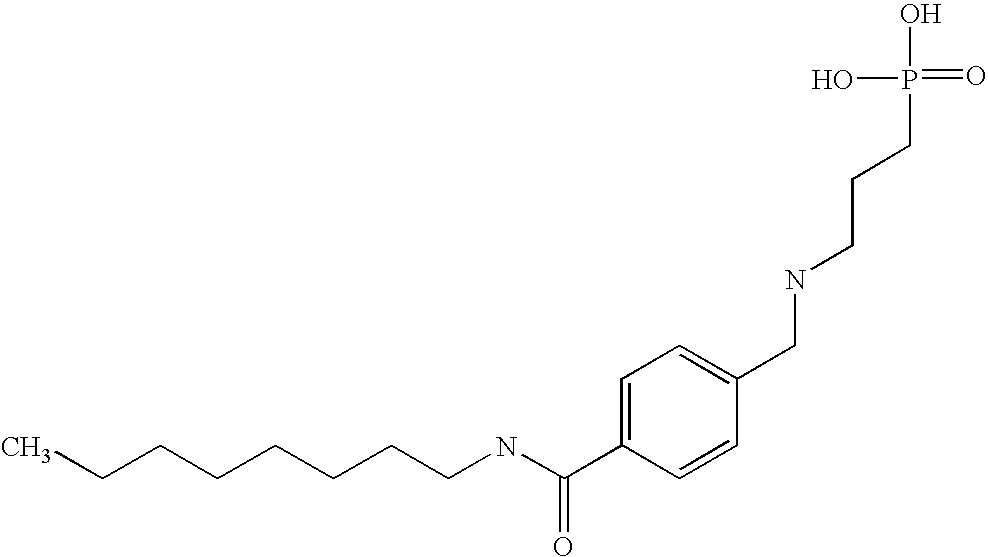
C(NC(C1=CC=C(CNCCCP(=O)(O)O)C=C1)=O)CCCCCCC
